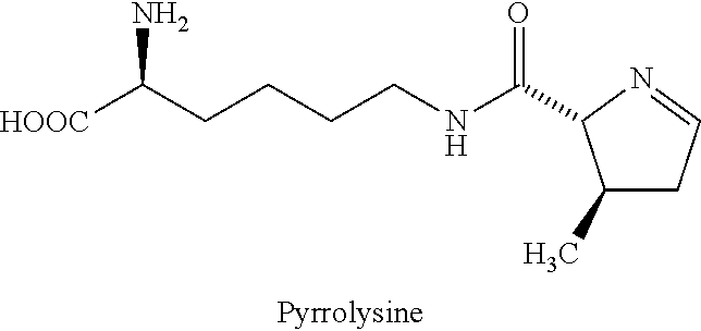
[HOOC]C(CCCCNC(C1C(C)CC=N1)=O)N
